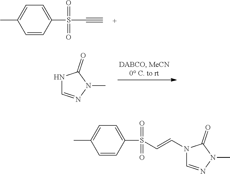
C1=CC(S(=O)(=O)C#C)=CC=C1C.N1C=NN(C)C1=O.C1=CC(S(=O)(=O)C=CN2C=NN(C)C2=O)=CC=C1C
